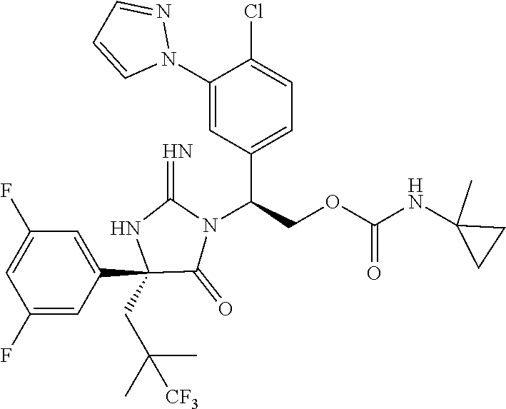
C1=C(F)C=C(C2(CC(C)(C)[CF3])C(=O)N(C(C3=CC=C(Cl)C(N4N=CC=C4)=C3)COC(=O)NC3(C)CC3)C(=N)N2)C=C1F
